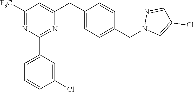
C1([F3C])=NC(C2=CC=CC(Cl)=C2)=NC(CC2=CC=C(CN3C=C(Cl)C=N3)C=C2)=C1
